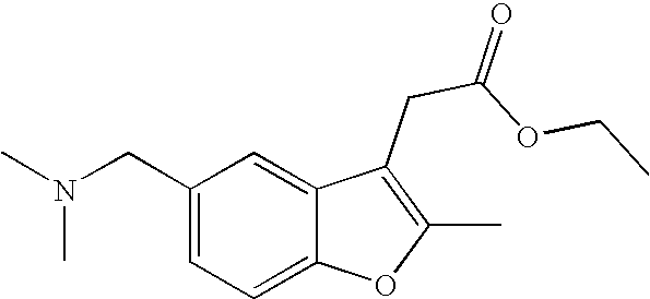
C1(CN(C)C)=CC=C2C(=C1)C(CC(OCC)=O)=C(C)O2
